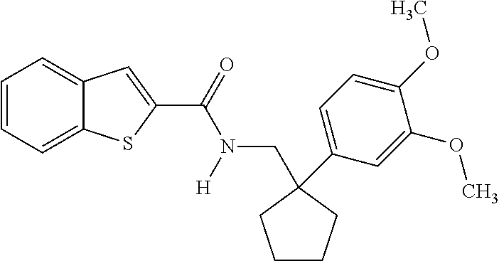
C1=CC=C2C(=C1)C=C(C(N(CC1(C3=CC=C(OC)C(OC)=C3)CCCC1)[H])=O)S2
